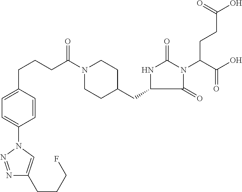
C(CCC(C(=O)O)N1C(=O)C(CC2CCN(C(=O)CCCC3=CC=C(N4N=NC(CCCF)=C4)C=C3)CC2)NC1=O)(=O)O
